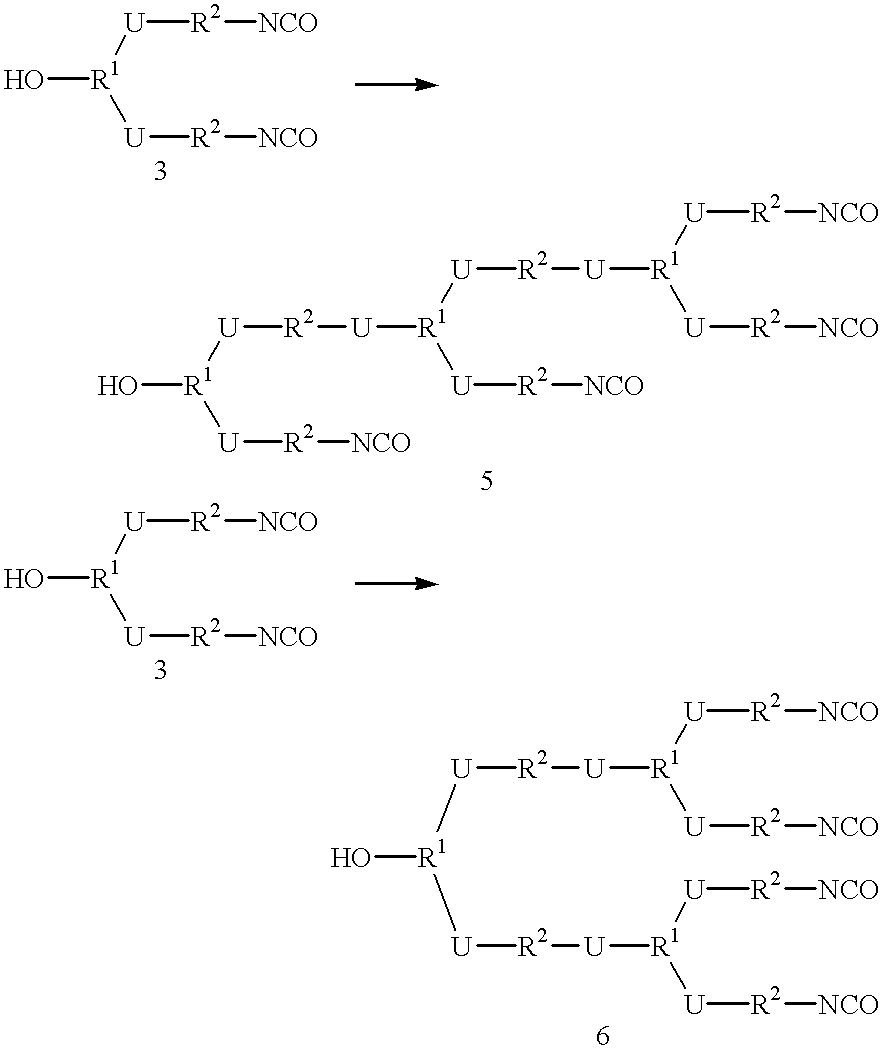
O[R1]([U][R2][NCO])[U][R2][NCO].O[R1]([U][R2][U][R1]([U][R2][U][R1]([U][R2][NCO])[U][R2][NCO])[U][R2][NCO])[U][R2][NCO].O[R1]([U][R2][NCO])[U][R2][NCO].O[R1]([U][R2][U][R1]([U][R2][NCO])[U][R2][NCO])[U][R2][U][R1]([U][R2][NCO])[U][R2][NCO]
